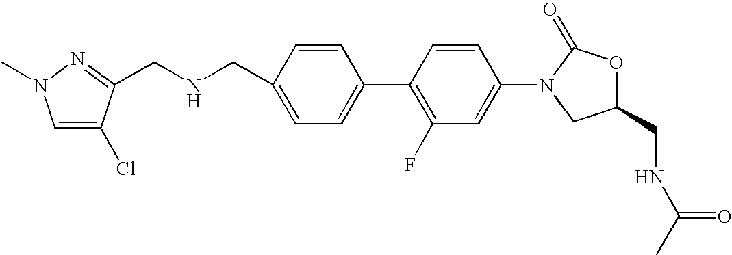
C1=C(CNCC2=NN(C)C=C2Cl)C=CC(C2=C(F)C=C(N3CC(CNC(C)=O)OC3=O)C=C2)=C1
